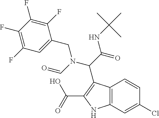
C12=C(C=C(Cl)C=C1)NC(C(O)=O)=C2C(C(=O)NC(C)(C)C)N(CC1=CC(F)=C(F)C(F)=C1F)C=O
